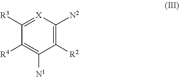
C1([R2])=C([N2])[X]=C([R3])C([R4])=C1[N1]
